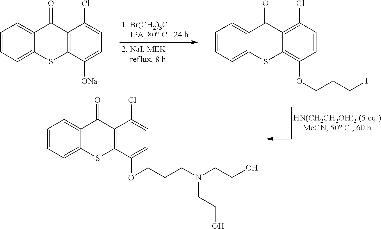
C1=CC=C2C(=C1)C(=O)C1=C(C(OCCCN(CCO)CCO)=CC=C1Cl)S2.C1=CC=C2C(=C1)C(=O)C1=C(Cl)C=CC(OCCCI)=C1S2.C1=CC=C2C(=C1)C(=O)C1=C(C([ONa])=CC=C1Cl)S2
